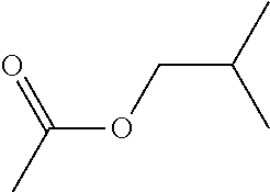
C(COC(=O)C)(C)C
